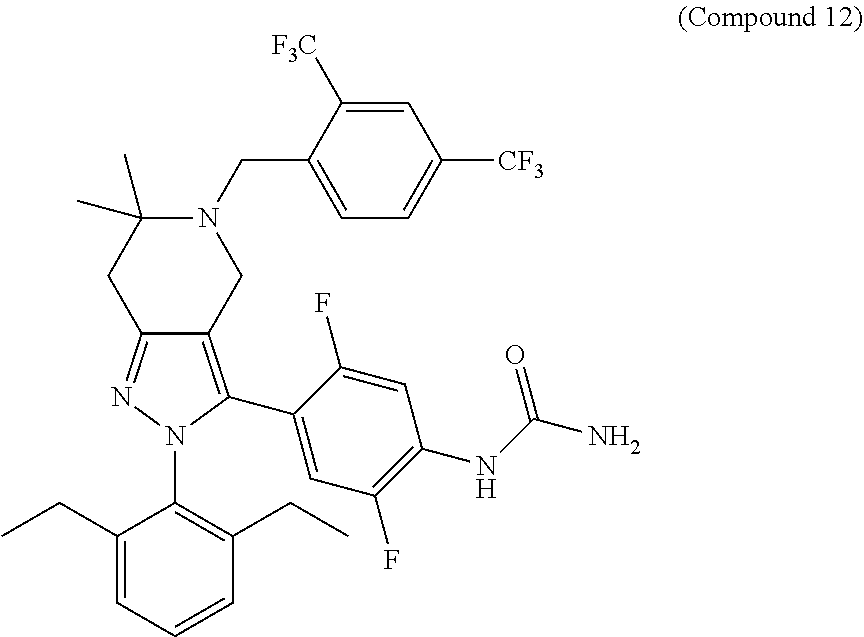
C1N(CC2=CC=C([CF3])C=C2[F3C])C(C)(C)CC2=NN(C3=C(CC)C=CC=C3CC)C(C3=CC(F)=C(NC(N)=O)C=C3F)=C12
